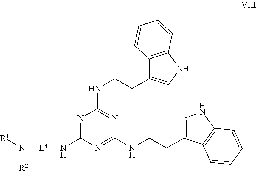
N1=C(N[L3]N([R1])[R2])N=C(NCCC2=CNC3=C2C=CC=C3)N=C1NCCC1=CNC2=C1C=CC=C2
